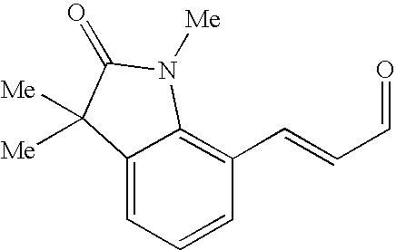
C12=CC=CC(C=CC=O)=C1N([Me])C(=O)C2([Me])[Me]
